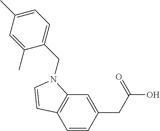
C1=CC(CC(O)=O)=CC2=C1C=CN2CC1=CC=C(C)C=C1C
